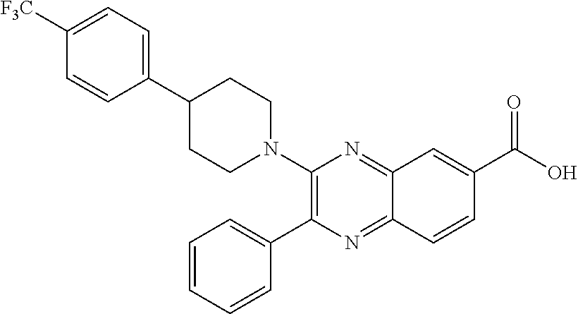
C1(N2CCC(C3=CC=C([F3C])C=C3)CC2)=C(C2=CC=CC=C2)N=C2C(=N1)C=C(C(O)=O)C=C2
